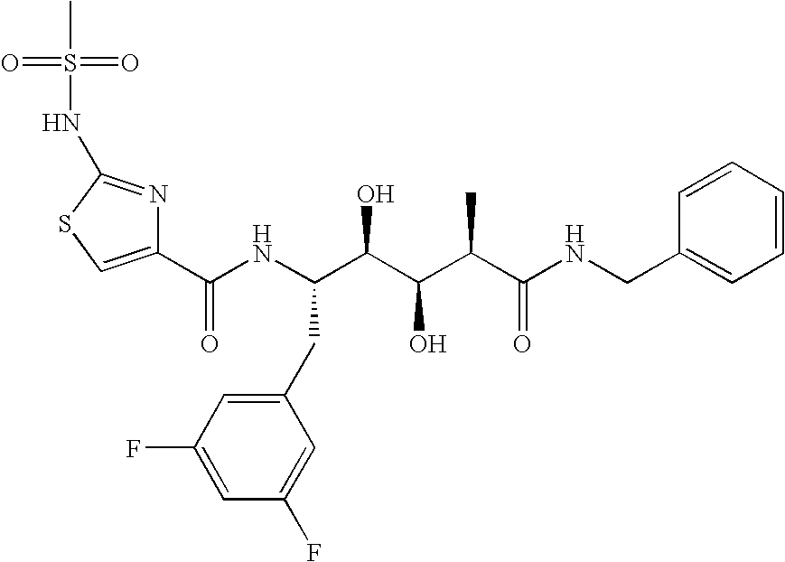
C1(C(NC(C(C(C(C(NCC2=CC=CC=C2)=O)C)O)O)CC2=CC(F)=CC(F)=C2)=O)=CSC(NS(=O)(=O)C)=N1
